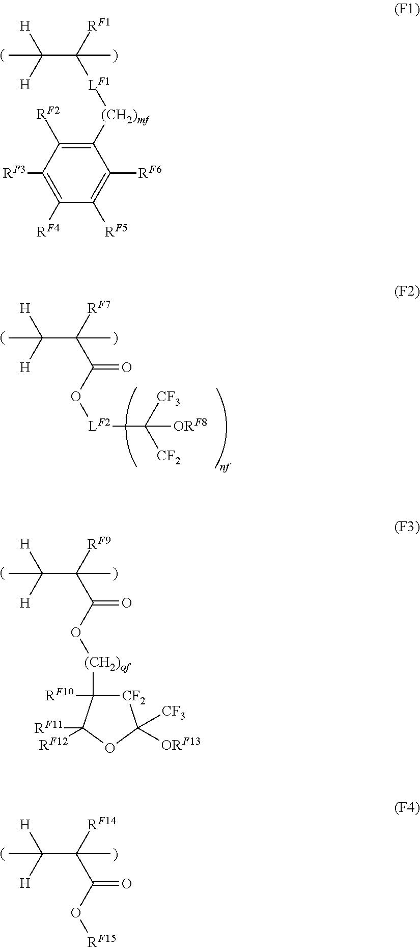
C1([(CH2)mf][LF1]C(C([H])([H])C)(C)[RF1])=C([RF2])C([RF3])=C([RF4])C([RF5])=C1[RF6].C(C(C([H])([H])C)(C)[RF7])(=O)O[LF2]C([CF3])([CF2])[ORF8].C(C(C([H])([H])C)(C)[RF14])(O[RF15])=O.C(C(C([H])([H])C)(C)[RF9])(O[(CH2)of]C1([RF10])[CF2]C([CF3])([ORF13])OC1([RF11])[RF12])=O
